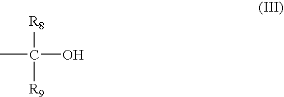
CC(O)([R8])[R9]
